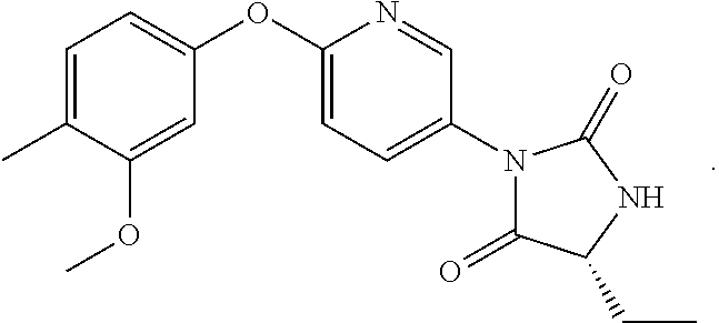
C1=C(OC2=CC=C(C)C(OC)=C2)N=CC(N2C(=O)C(CC)NC2=O)=C1
